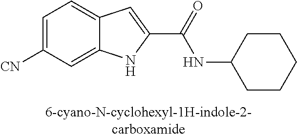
C12=CC([CN])=CC=C1C=C(C(=O)NC1CCCCC1)N2
